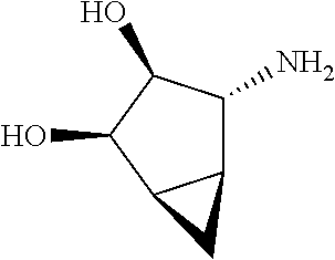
C12C(N)C(O)C(O)C1C2
